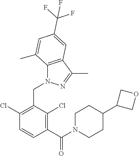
C1(Cl)=C(CN2C3=C(C(C)=N2)C=C(C(F)(F)F)C=C3C)C(Cl)=C(C(=O)N2CCC(C3COC3)CC2)C=C1
